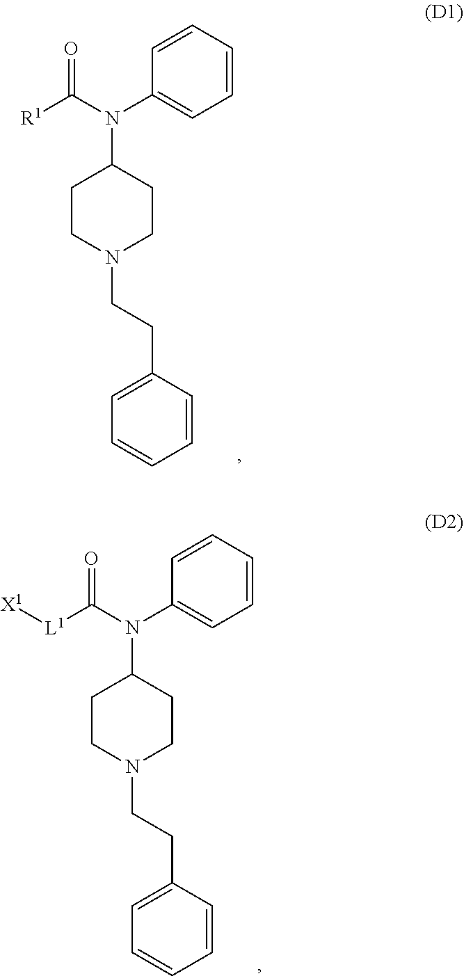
C1=CC=CC=C1N(C([R1])=O)C1CCN(CCC2=CC=CC=C2)CC1.C1=CC=CC=C1N(C([L1][X1])=O)C1CCN(CCC2=CC=CC=C2)CC1
